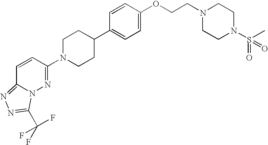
C1(OCCN2CCN(S(C)(=O)=O)CC2)=CC=C(C2CCN(C3=NN4C(=NN=C4C(F)(F)F)C=C3)CC2)C=C1
